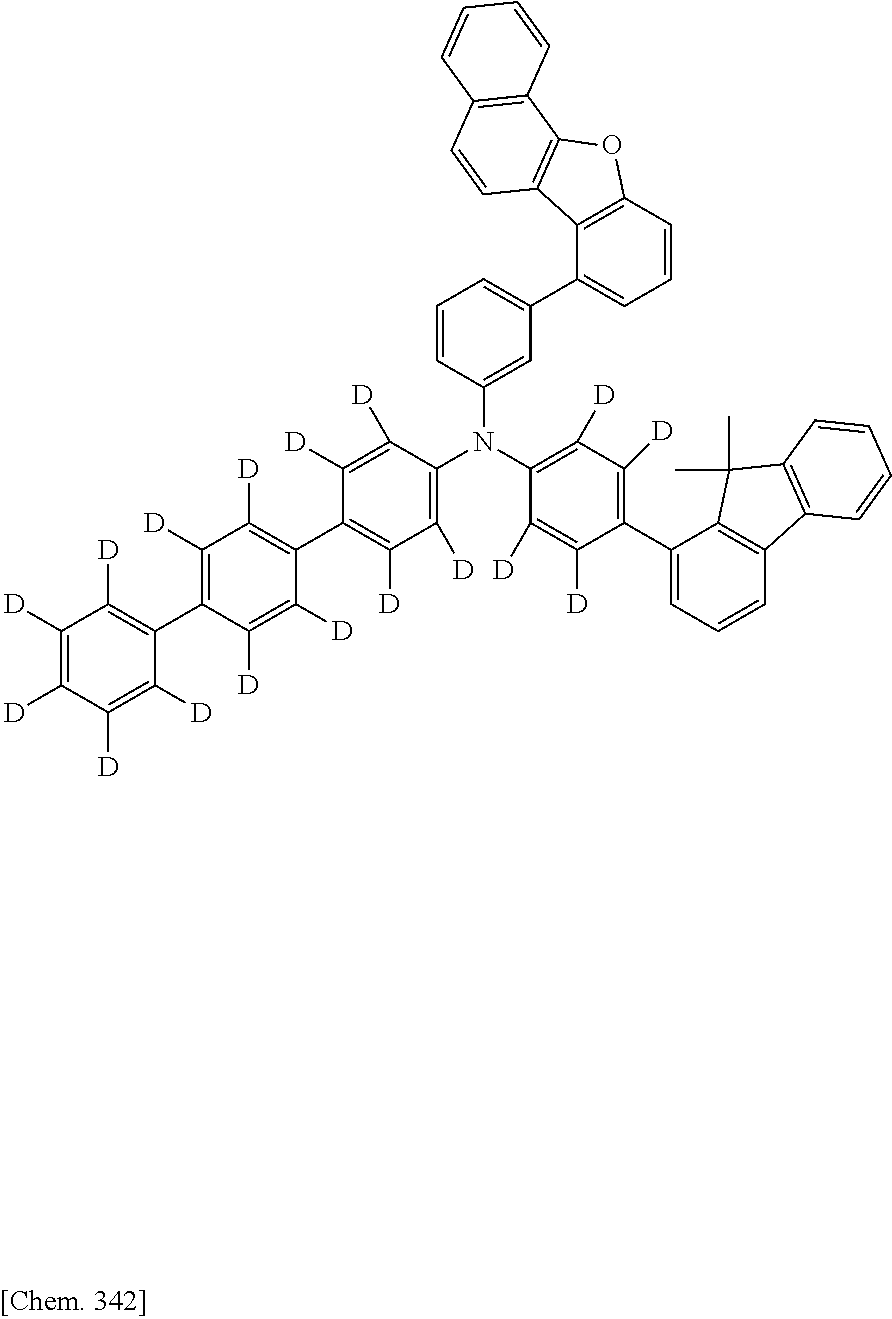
C1([D])=C(C2=C([D])C([D])=C([D])C([D])=C2[D])C([D])=C([D])C(C2=C([D])C([D])=C(N(C3=C([D])C([D])=C(C4=CC=CC5=C4C(C)(C)C4=C5C=CC=C4)C([D])=C3[D])C3=CC(C4=CC=CC5=C4C4=C(O5)C5=C(C=C4)C=CC=C5)=CC=C3)C([D])=C2[D])=C1[D]
